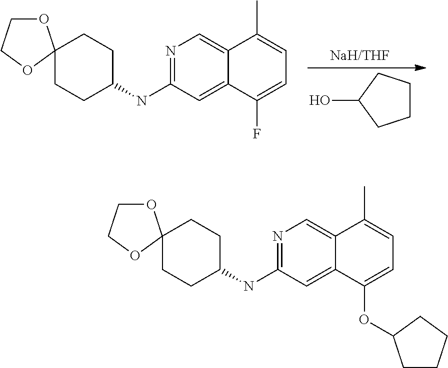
[NaH/THF].C1CCC(O)C1.N1=C(NC2CCC3(CC2)OCCO3)C=C2C(=C1)C(C)=CC=C2F.N1=C(NC2CCC3(CC2)OCCO3)C=C2C(=C1)C(C)=CC=C2OC1CCCC1
